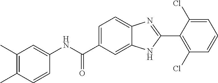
C1(NC(C2=CC=C3C(=C2)NC(C2=C(Cl)C=CC=C2Cl)=N3)=O)=CC(C)=C(C)C=C1
